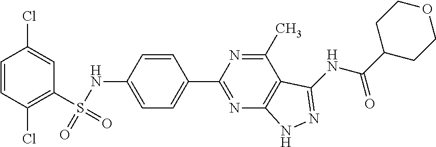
C1=CC(Cl)=C(S(NC2=CC=C(C3=NC4=C(C(C)=N3)C(NC(C3CCOCC3)=O)=NN4)C=C2)(=O)=O)C=C1Cl
